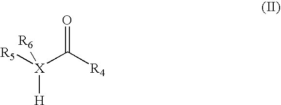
[R5][X](C([R4])=O)([H])[R6]
